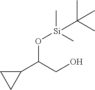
O(C(CO)C1CC1)[Si](C)(C)C(C)(C)C
